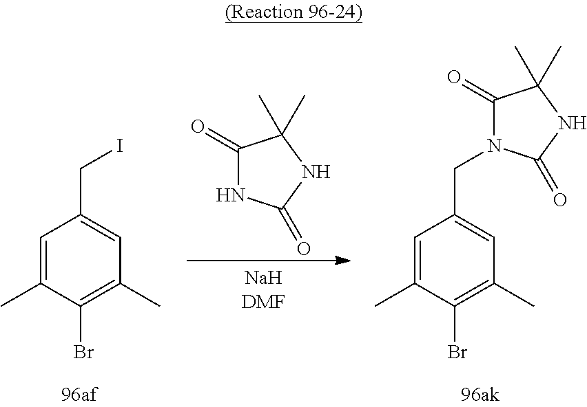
C1=C(C)C(Br)=C(C)C=C1CI.C1(=O)NC(=O)NC1(C)C.C1=C(C)C(Br)=C(C)C=C1CN1C(=O)C(C)(C)NC1=O
